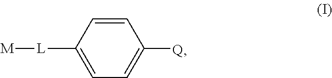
C1=CC([L][M])=CC=C1[Q]
